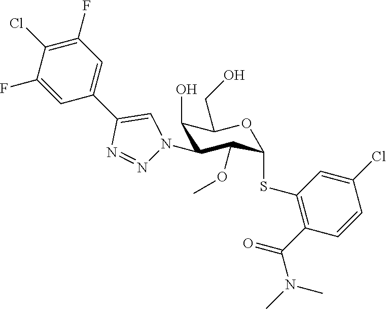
C1(O)C(N2N=NC(C3=CC(F)=C(Cl)C(F)=C3)=C2)C(OC)C(SC2=C(C(N(C)C)=O)C=CC(Cl)=C2)OC1CO
